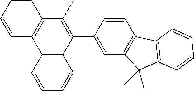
C1=C(C2=C(C)C3=C(C4=C2C=CC=C4)C=CC=C3)C=CC2=C1C(C)(C)C1=C2C=CC=C1
